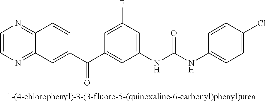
C1=CN=C2C(=N1)C=CC(C(C1=CC(NC(NC3=CC=C(Cl)C=C3)=O)=CC(F)=C1)=O)=C2
